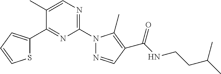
C1=C(C)C(C2=CC=CS2)=NC(N2N=CC(C(NCCC(C)C)=O)=C2C)=N1
